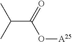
O([A25])C(C(C)C)=O
